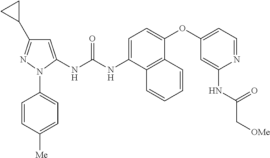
C1=CC([Me])=CC=C1N1C(NC(NC2=CC=C(OC3=CC=NC(NC(C[OMe])=O)=C3)C3=C2C=CC=C3)=O)=CC(C2CC2)=N1
